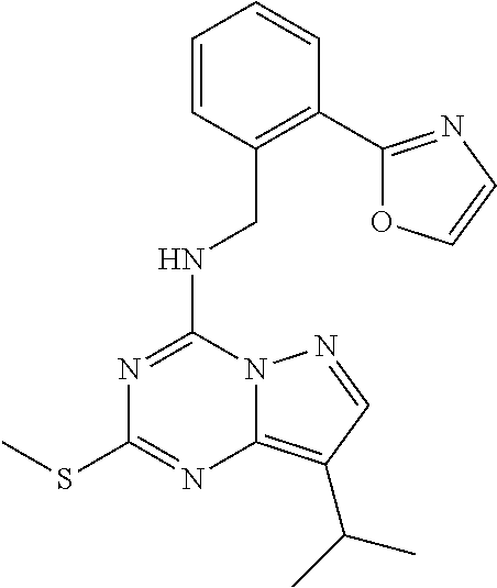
N(C1=NC(SC)=NC2=C(C(C)C)C=NN12)CC1=C(C2=NC=CO2)C=CC=C1
